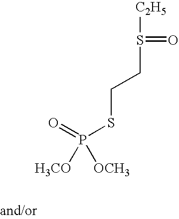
[C2H5]S(CCSP([OCH3])(=O)[H3CO])=O
